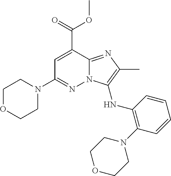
C1OCCN(C2=NN3C(=NC(C)=C3NC3=C(N4CCOCC4)C=CC=C3)C(C(OC)=O)=C2)C1
